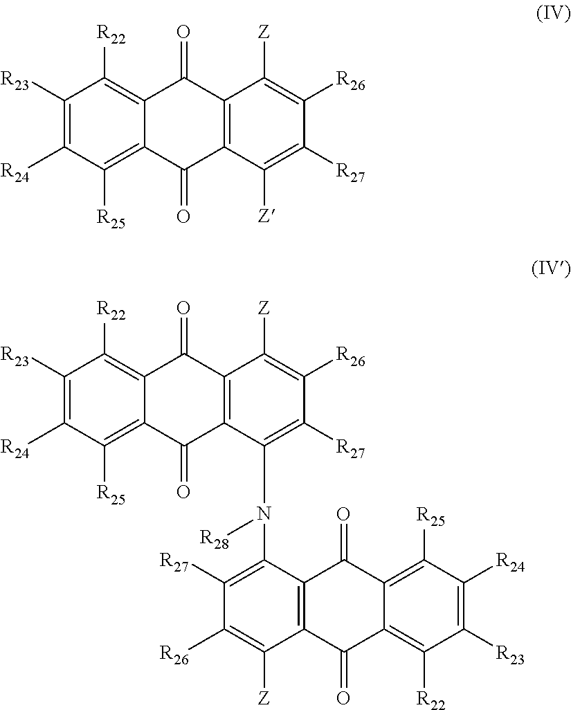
C1([R23])=C([R24])C([R25])=C2C(=C1[R22])C(=O)C1=C(C2=O)C([Z])=C([R27])C([R26])=C1[Z].C1([R23])=C([R24])C([R25])=C2C(=C1[R22])C(=O)C1=C(C2=O)C(N(C2=C([R27])C([R26])=C([Z])C3=C2C(=O)C2=C([R25])C([R24])=C([R23])C([R22])=C2C3=O)[R28])=C([R27])C([R26])=C1[Z]
